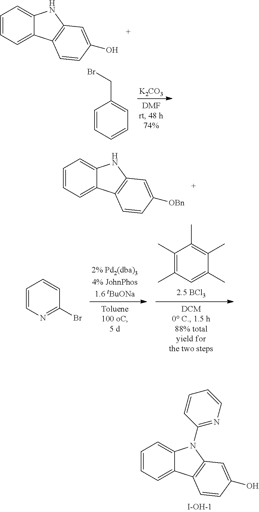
C1=CC=CC=C1CBr.[K2CO3].C1=CC=C2C(=C1)NC1=C2C=CC([OBn])=C1.C1=CN=C(Br)C=C1.C1(C)=C(C)C=C(C)C(C)=C1C.C1=CC=C2C(=C1)NC1=C2C=CC(O)=C1.C1=CC=C2C(=C1)N(C1=NC=CC=C1)C1=C2C=CC(O)=C1
